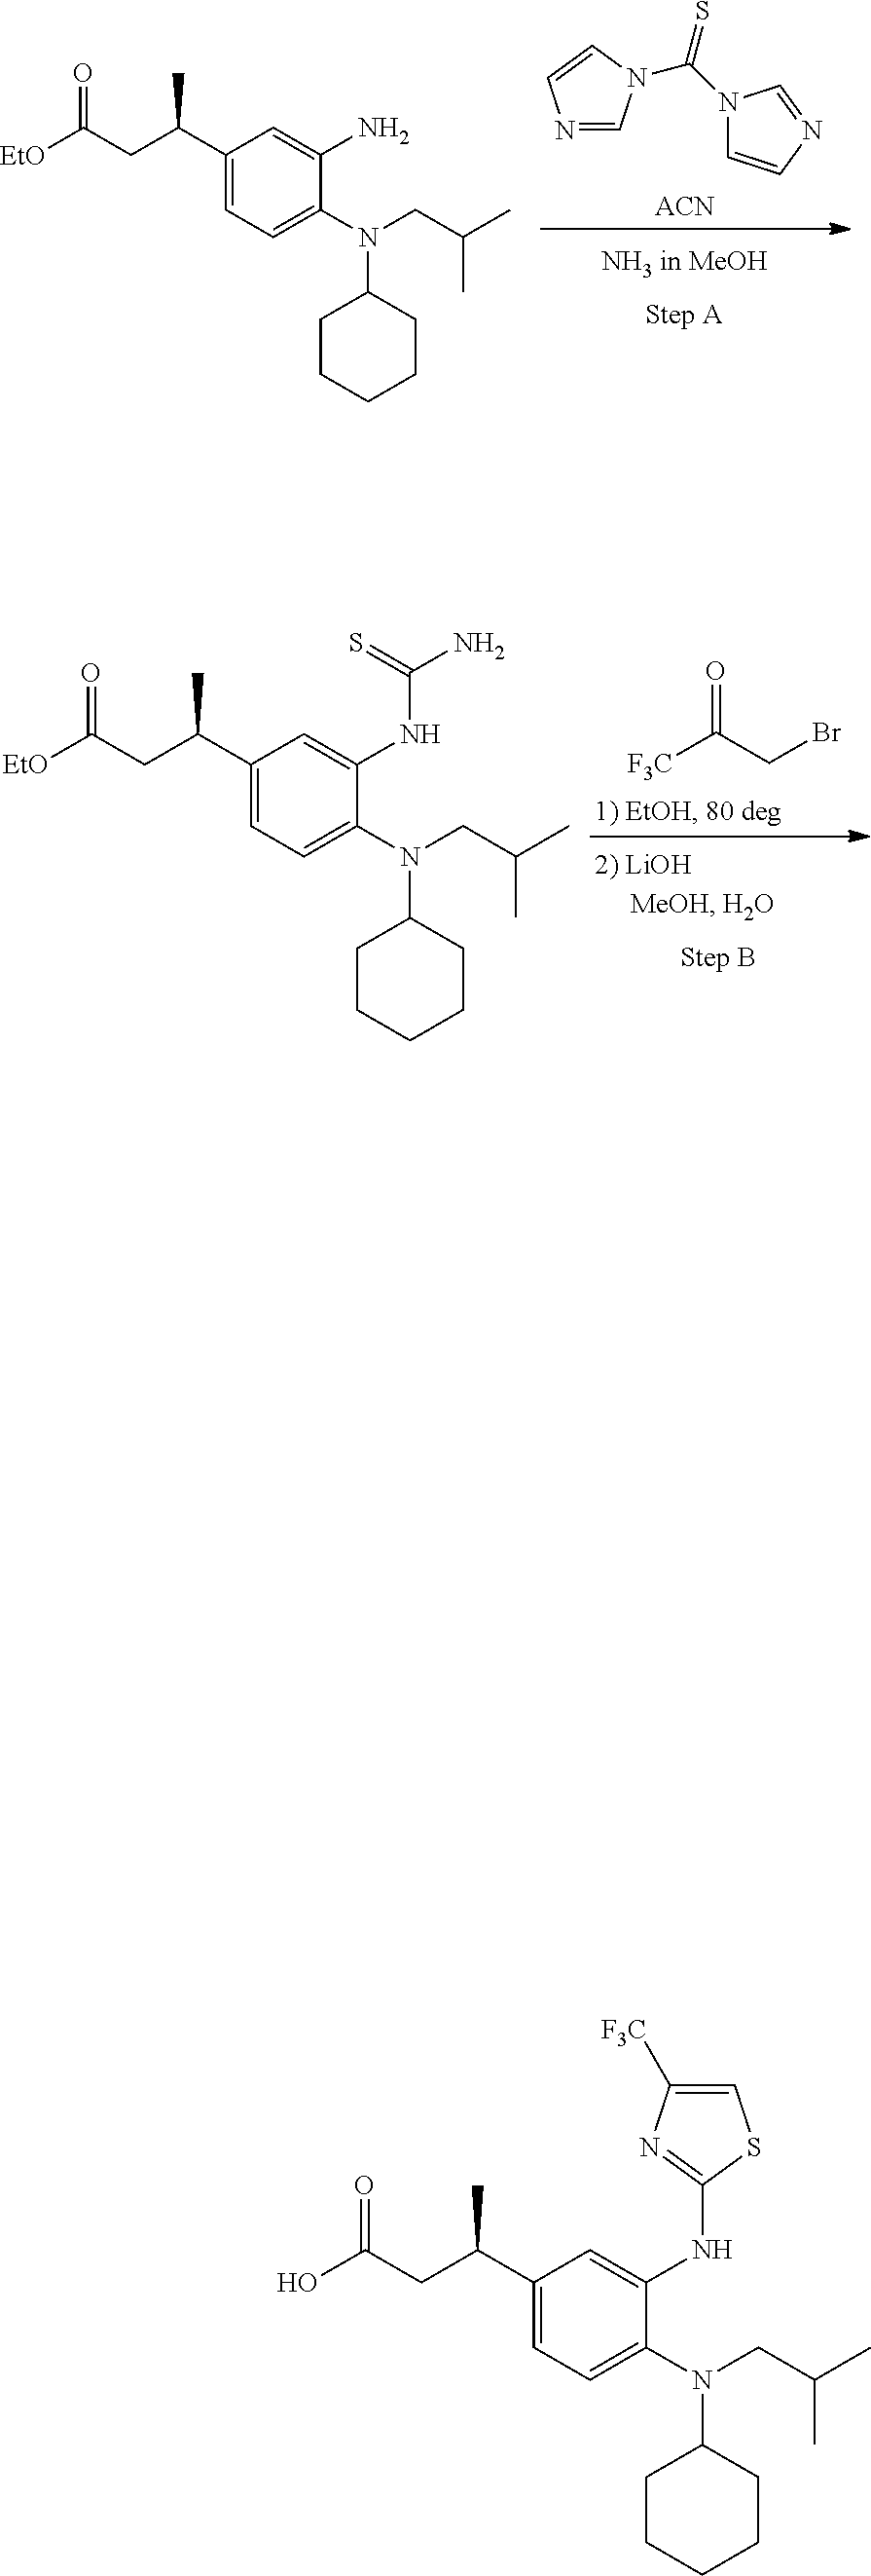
[ACN].N1=CN(C(N2C=CN=C2)=S)C=C1.C1(C(CC([EtO])=O)C)=CC=C(N(C2CCCCC2)CC(C)C)C(N)=C1.O=C(CBr)[F3C].C1(C(CC([EtO])=O)C)=CC=C(N(C2CCCCC2)CC(C)C)C(NC(N)=S)=C1.C1(C(CC(O)=O)C)=CC=C(N(C2CCCCC2)CC(C)C)C(NC2=NC([F3C])=CS2)=C1
